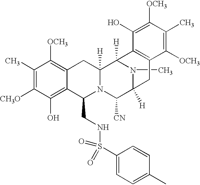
C1=C(S(NCC2C3=C(O)C([CH3O])=C(C)C([OCH3])=C3CC3([H])N2C([CN])C2([H])N(C)C3([H])C3=C(C2)C([OCH3])=C(C)C([OCH3])=C3O)(=O)=O)C=CC(C)=C1
